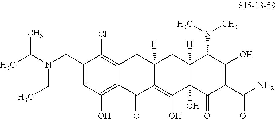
C1=C(CN(C(C)C)CC)C(Cl)=C2C(=C1O)C(=O)C1=C(O)C3(O)C([H])(CC1([H])C2)C(N(C)C)C(O)=C(C(N)=O)C3=O
